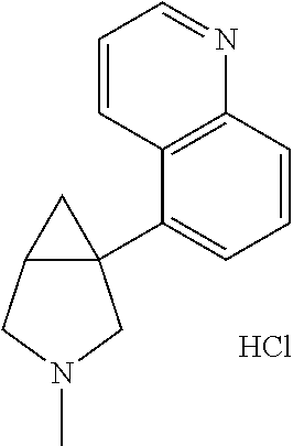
C1(C23C(CN(C)C2)C3)=CC=CC2=C1C=CC=N2.Cl
